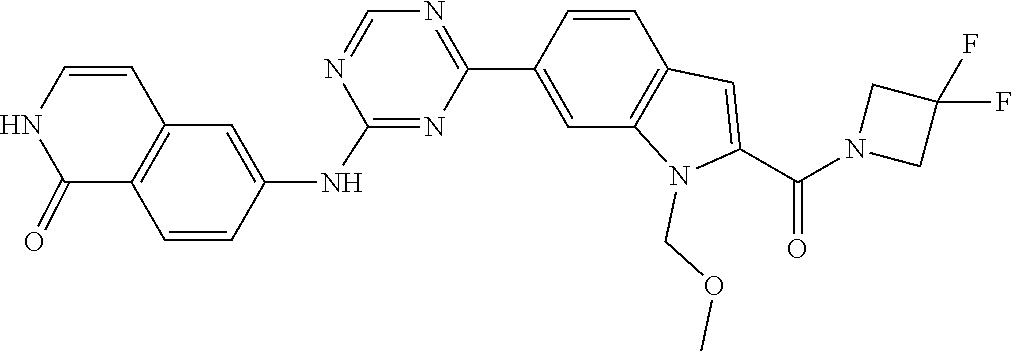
N1=C(NC2=CC3=C(C=C2)C(=O)NC=C3)N=CN=C1C1=CC2=C(C=C1)C=C(C(N1CC(F)(F)C1)=O)N2COC
